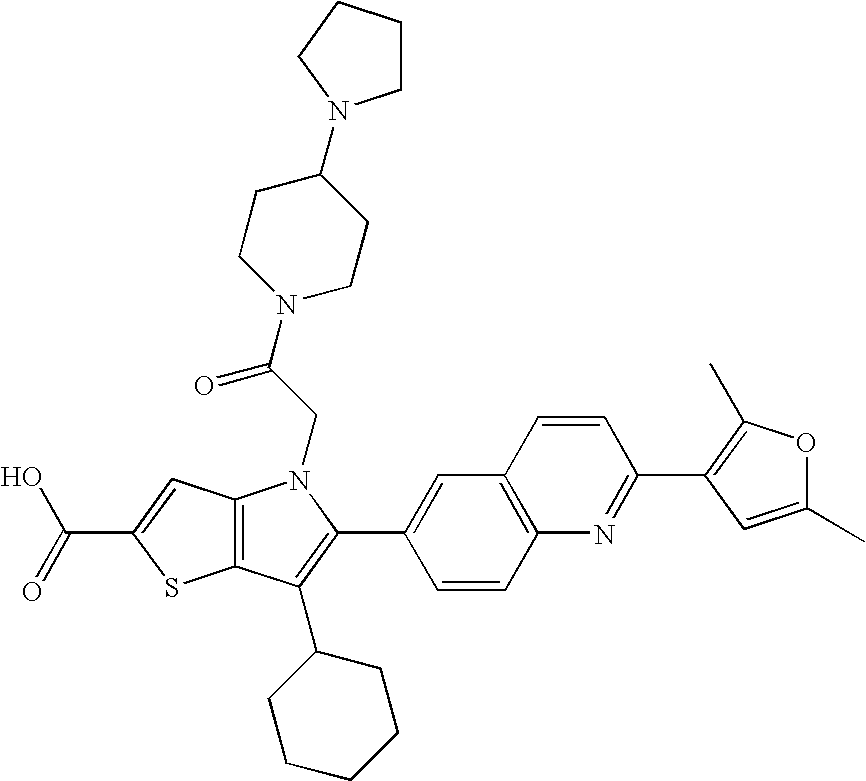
C(C1=CC2=C(S1)C(C1CCCCC1)=C(C1=CC3=C(C=C1)N=C(C1=C(C)OC(C)=C1)C=C3)N2CC(N1CCC(N2CCCC2)CC1)=O)(=O)O
